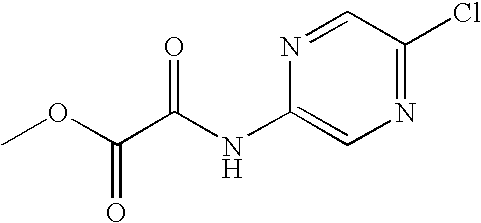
O(C(C(NC1=CN=C(Cl)C=N1)=O)=O)C
